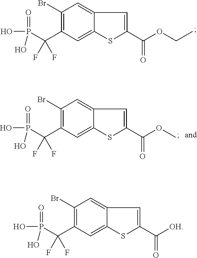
C(P(=O)(O)O)(F)(F)C1=C(Br)C=C2C(=C1)SC(C(OCC)=O)=C2.C(P(=O)(O)O)(F)(F)C1=C(Br)C=C2C(=C1)SC(C(OC)=O)=C2.C(P(=O)(O)O)(F)(F)C1=C(Br)C=C2C(=C1)SC(C([OH])=O)=C2
